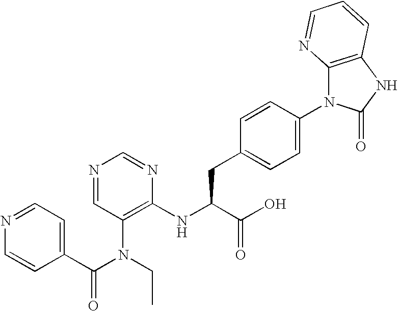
C1=CC(CC(NC2=C(N(C(=O)C3=CC=NC=C3)CC)C=NC=N2)C(O)=O)=CC=C1N1C2=C(NC1=O)C=CC=N2
